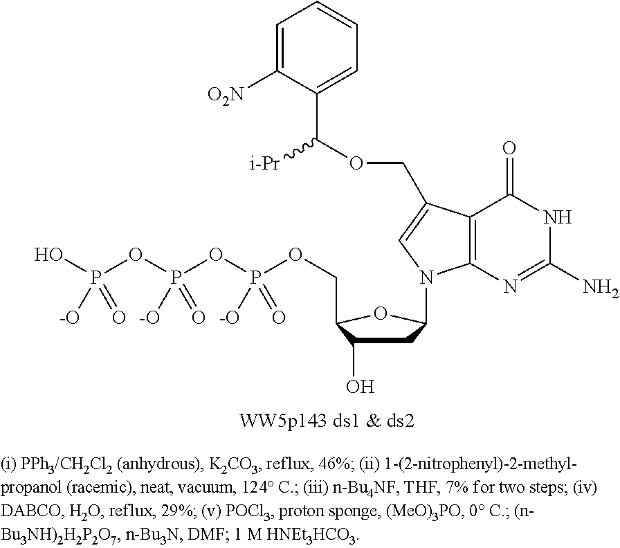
C1C(O)C(COP(OP(OP(O)([-O])=O)([-O])=O)([-O])=O)OC1N1C2=C(C(=O)NC(N)=N2)C(COC(C2=CC=CC=C2[O2N])[i-Pr])=C1
